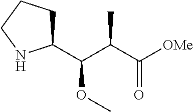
C1(C(C(C([OMe])=O)C)OC)CCCN1
